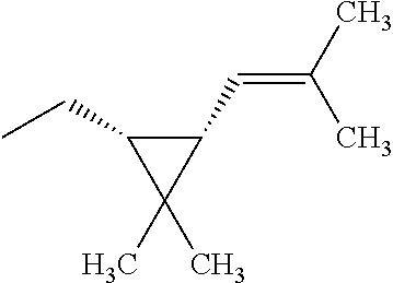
C1(C=C(C)C)C(CC)C1(C)C
